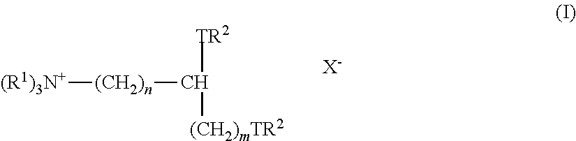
[(R1)3N+][(CH2)n]C([TR2])[(CH2)mTR2].[X-]
